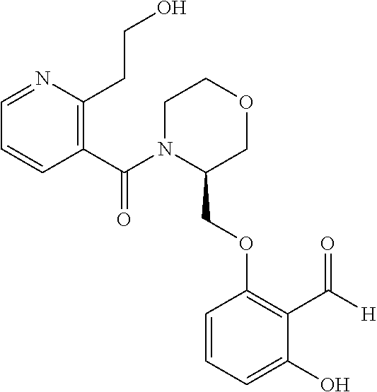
C1(C(N2C(COC3=C(C([H])=O)C(O)=CC=C3)COCC2)=O)=C(CCO)N=CC=C1
